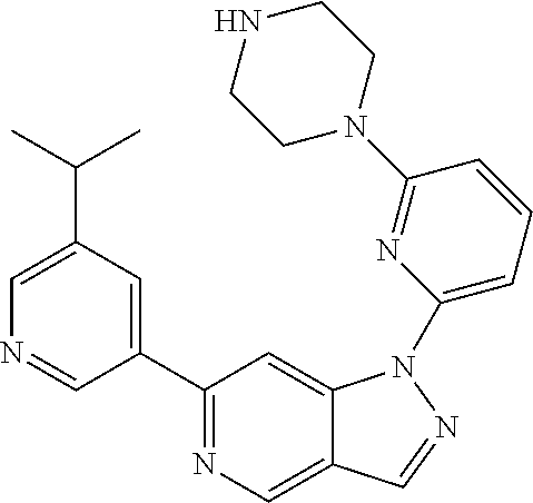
C1(C2=CC(C(C)C)=CN=C2)=NC=C2C(=C1)N(C1=CC=CC(N3CCNCC3)=N1)N=C2
